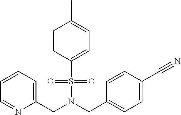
C(N(S(=O)(=O)C1=CC=C(C)C=C1)CC1=CC=C(C#N)C=C1)C1=CC=CC=N1
